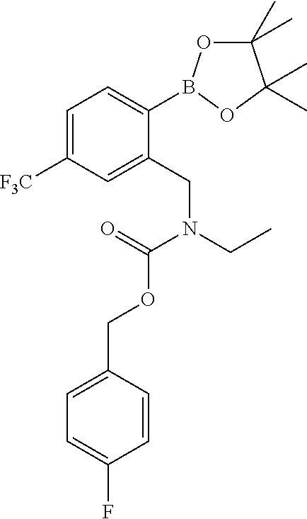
C1=C([F3C])C=C(CN(CC)C(=O)OCC2=CC=C(F)C=C2)C(B2OC(C)(C)C(C)(C)O2)=C1
